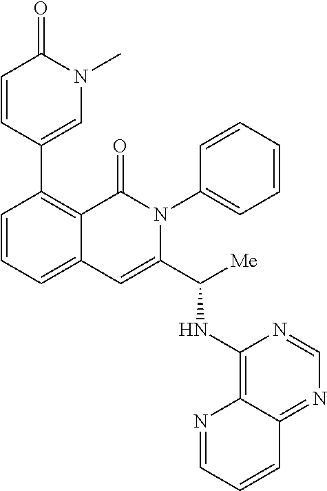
C1=CC=C2C(=C1C1=CN(C)C(=O)C=C1)C(=O)N(C1=CC=CC=C1)C(C(NC1=C3C(=NC=N1)C=CC=N3)[Me])=C2
